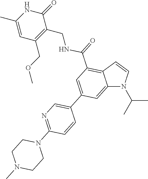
C12=CC(C3=CN=C(N4CCN(C)CC4)C=C3)=CC(C(NCC3=C(COC)C=C(C)NC3=O)=O)=C1C=CN2C(C)C
